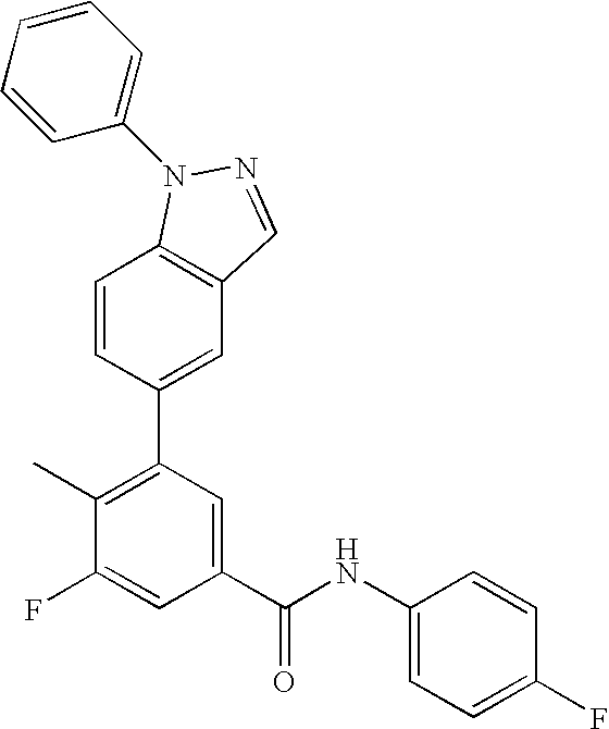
C1=CC(C2=C(C)C(F)=CC(C(NC3=CC=C(F)C=C3)=O)=C2)=CC2=C1N(C1=CC=CC=C1)N=C2
